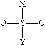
O=S([X])([Y])=O
